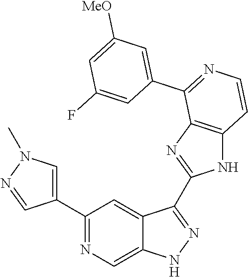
C1(C2=CN(C)N=C2)=NC=C2C(=C1)C(C1=NC3=C(N1)C=CN=C3C1=CC([MeO])=CC(F)=C1)=NN2
